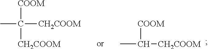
CC([COOM])[CH2COOM].CC([COOM])([CH2COOM])[CH2COOM]
